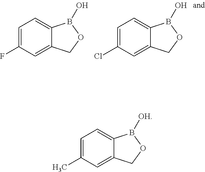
C1=C2C(=CC=C1C)B([OH])OC2.C1=C2C(=CC=C1F)B(O)OC2.C1=C2C(=CC=C1Cl)B(O)OC2
